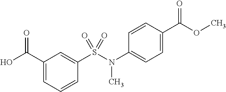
C1(C(=O)O)=CC=CC(S(=O)(N(C2=CC=C(C(=O)OC)C=C2)C)=O)=C1
